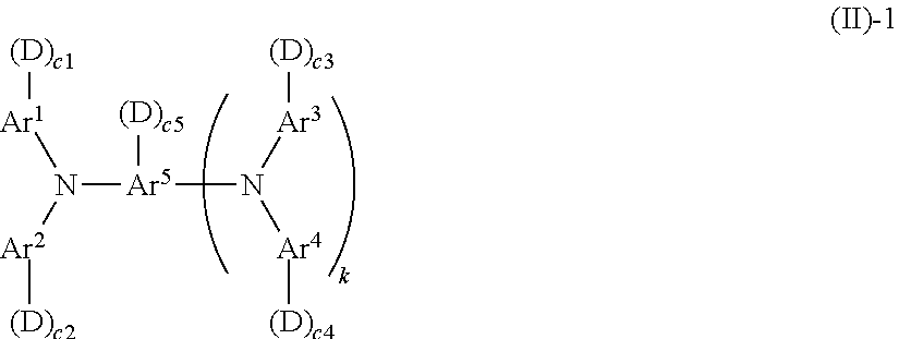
[Ar1]([(D)c1])N([Ar2][(D)c2])[Ar5]([(D)c5])N([Ar3][(D)c3])[Ar4][(D)c4]
